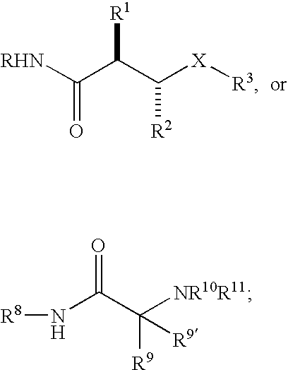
[RHN]C(C(C([X][R3])[R2])[R1])=O.[R8]NC(C([R9])([NR10R11])[R9])=O
